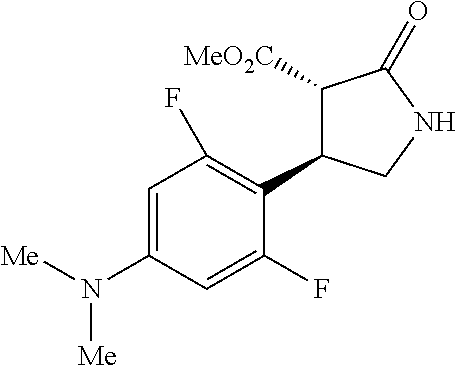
C1([MeO2C])C(C2=C(F)C=C(N([Me])[Me])C=C2F)CNC1=O
